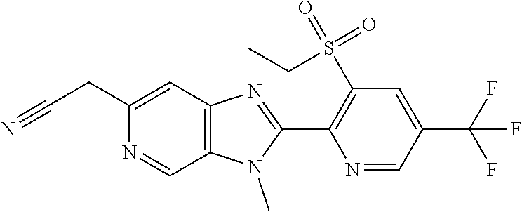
C1(CC#N)=CC2=C(C=N1)N(C)C(C1=C(S(=O)(=O)CC)C=C(C(F)(F)F)C=N1)=N2
